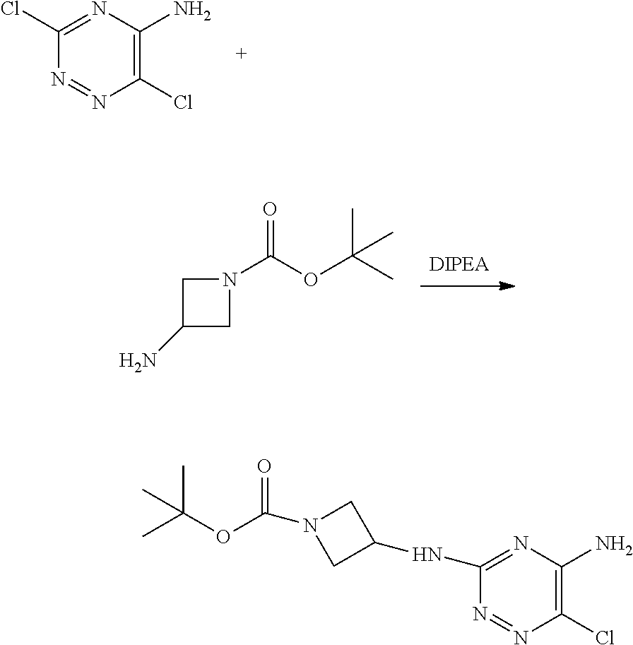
C1(Cl)=NC(N)=C(Cl)N=N1.C1(N)CN(C(OC(C)(C)C)=O)C1.C1(NC2CN(C(OC(C)(C)C)=O)C2)=NC(N)=C(Cl)N=N1
